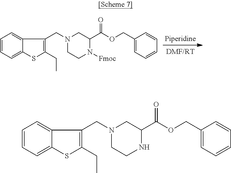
C1=CC=C2C(=C1)C(CN1CCN([Fmoc])C(C(OCC3=CC=CC=C3)=O)C1)=C(CC)S2.C1=CC=C2C(=C1)C(CN1CCNC(C(OCC3=CC=CC=C3)=O)C1)=C(CC)S2
